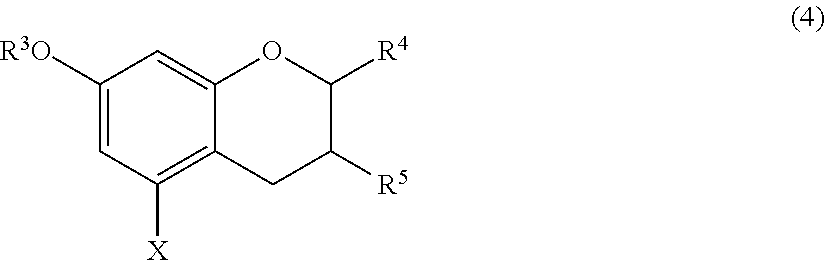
C1([R3O])=CC([X])=C2C(=C1)OC([R4])C([R5])C2
